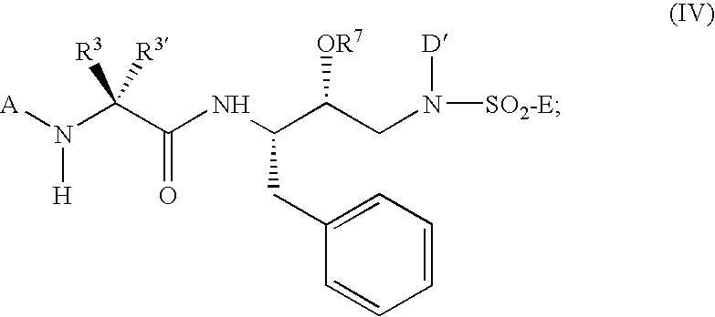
N(C(C(NC(C(CN([SO2-E])[D])[OR7])CC1=CC=CC=C1)=O)([R3])[R3])([A])[H]
